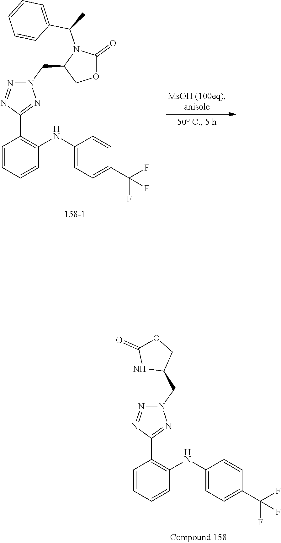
C1=CC=CC(NC2=CC=C(C(F)(F)F)C=C2)=C1C1=NN(CC2COC(=O)N2)N=N1.C1=CC=CC(NC2=CC=C(C(F)(F)F)C=C2)=C1C1=NN(CC2COC(=O)N2C(C)C2=CC=CC=C2)N=N1
